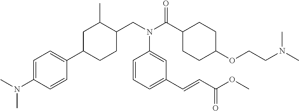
N(C(C1CCC(OCCN(C)C)CC1)=O)(C1=CC(C=CC(OC)=O)=CC=C1)CC1CCC(C2=CC=C(N(C)C)C=C2)CC1C
